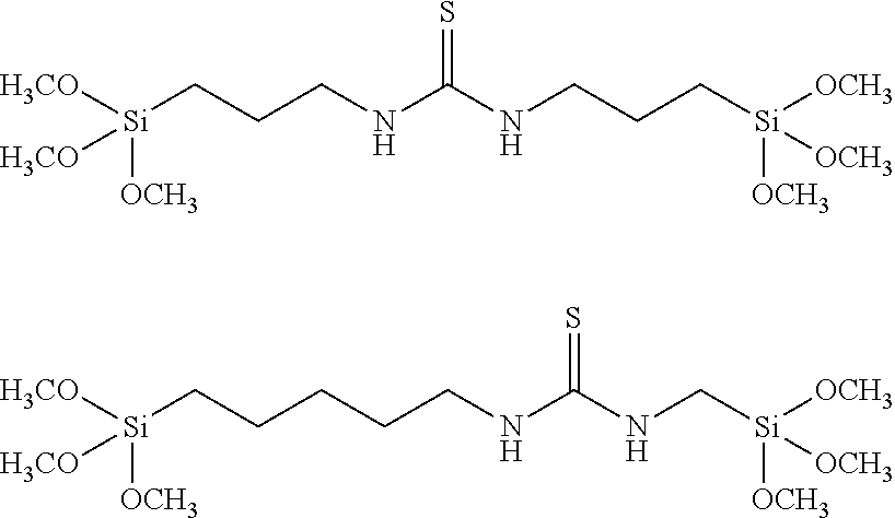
C(NC(NCCC[Si]([OCH3])([OCH3])[OCH3])=S)CC[Si]([H3CO])([OCH3])[H3CO].C(NC(NC[Si]([OCH3])([OCH3])[OCH3])=S)CCCC[Si]([H3CO])([OCH3])[H3CO]
